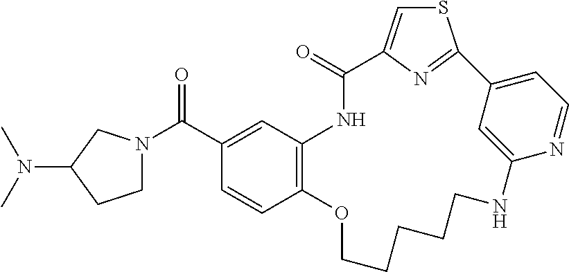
C12=C(C=C(C(=O)N3CCC(N(C)C)C3)C=C1)NC(=O)C1=CSC(=N1)C1=CC=NC(=C1)NCCCCCO2
